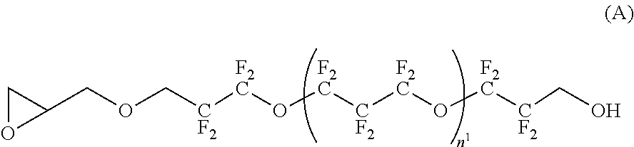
C(OC[CF2][F2C]O[F2C][CF2][F2C]O[F2C][CF2]CO)C1CO1
